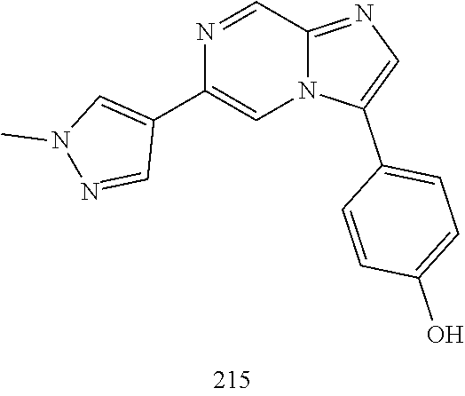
N1=CC2=NC=C(C3=CC=C(O)C=C3)N2C=C1C1=CN(C)N=C1
